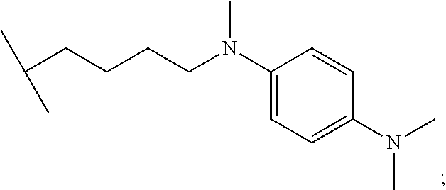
C1(N(CCCCC(C)C)C)=CC=C(N(C)C)C=C1
